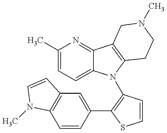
C1(C)=CC=C2C(=N1)C1=C(N2C2=C(C3=CC4=C(C=C3)N(C)C=C4)SC=C2)CCN(C)C1
